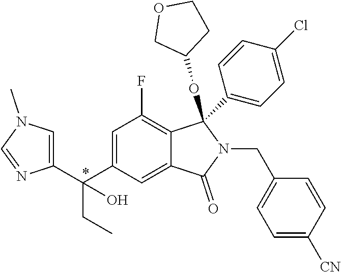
C1(C(C2=CC(F)=C3C(=C2)C(=O)N(CC2=CC=C([CN])C=C2)C3(C2=CC=C(Cl)C=C2)OC2CCOC2)(CC)O)=CN(C)C=N1
